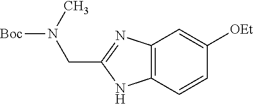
C12=C(C=CC([OEt])=C1)NC(CN([Boc])C)=N2
